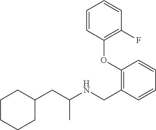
C1(OC2=C(F)C=CC=C2)=C(CNC(CC2CCCCC2)C)C=CC=C1
